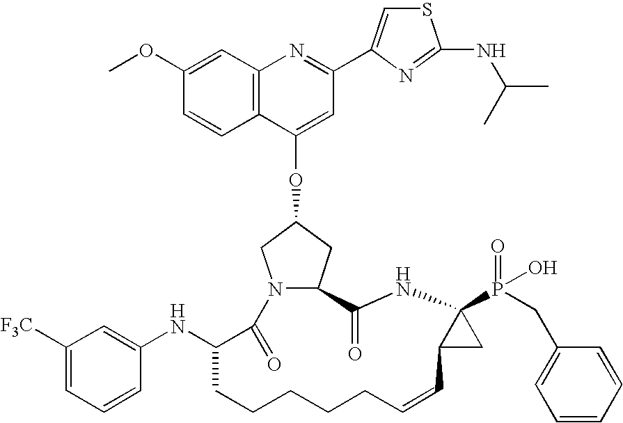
C12=C(C=C(OC)C=C1)N=C(C1=CSC(NC(C)C)=N1)C=C2OC1CC2N(C1)C(=O)C(NC1=CC([F3C])=CC=C1)CCCCCC=CC1C(P(=O)(O)CC3=CC=CC=C3)(NC2=O)C1
